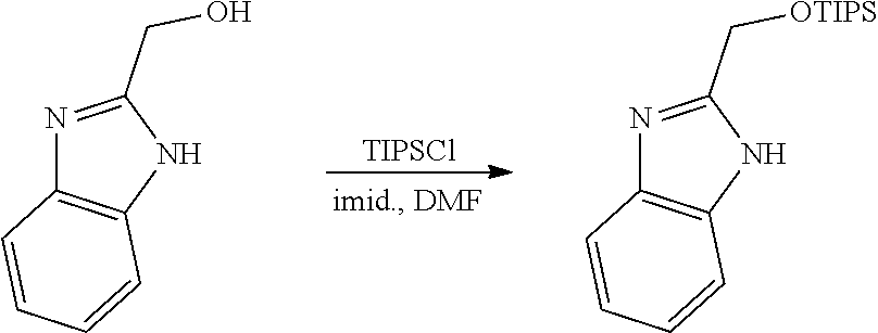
[TIPSCl].N1=C(CO)NC2=C1C=CC=C2.N1=C(C[OTIPS])NC2=C1C=CC=C2
